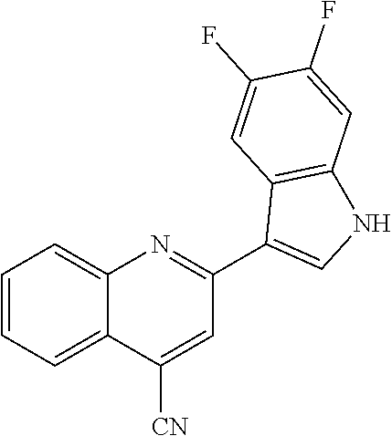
C1=CC=C2C(=C1)N=C(C1=CNC3=C1C=C(F)C(F)=C3)C=C2[CN]
